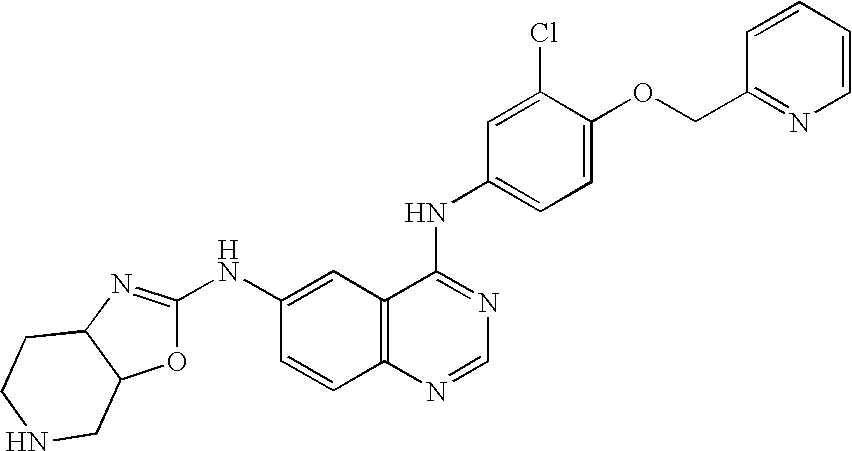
O1C(NC2=CC3=C(C=C2)N=CN=C3NC2=CC=C(OCC3=NC=CC=C3)C(Cl)=C2)=NC2C1CNCC2
